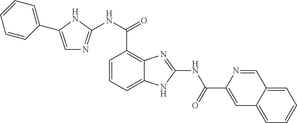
C1=CC=C2C(=C1C(=O)NC1=NC=C(C3=CC=CC=C3)N1)N=C(NC(C1=CC3=CC=CC=C3C=N1)=O)N2
